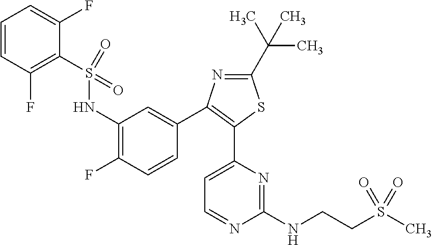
C1(C(C)(C)C)=NC(C2=CC(NS(C3=C(F)C=CC=C3F)(=O)=O)=C(F)C=C2)=C(C2=CC=NC(NCCS(C)(=O)=O)=N2)S1
